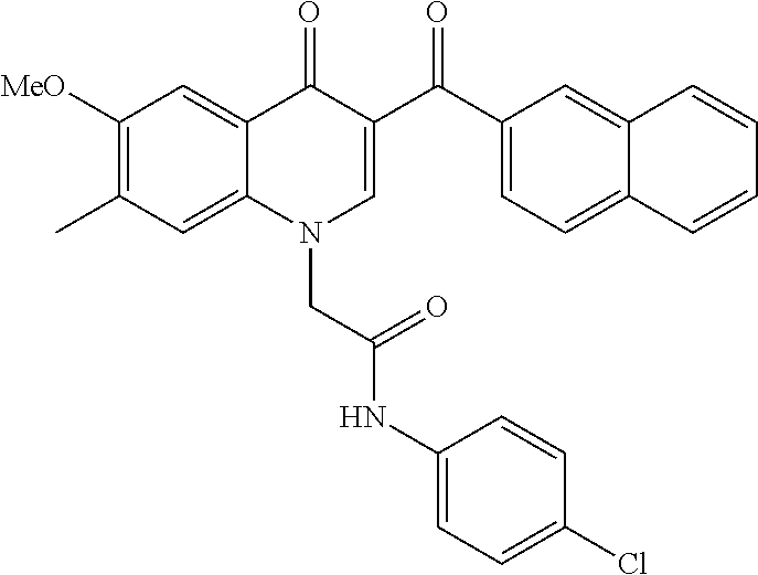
C1([MeO])=C(C)C=C2C(=C1)C(=O)C(C(C1=CC=C3C(=C1)C=CC=C3)=O)=CN2CC(NC1=CC=C(Cl)C=C1)=O
